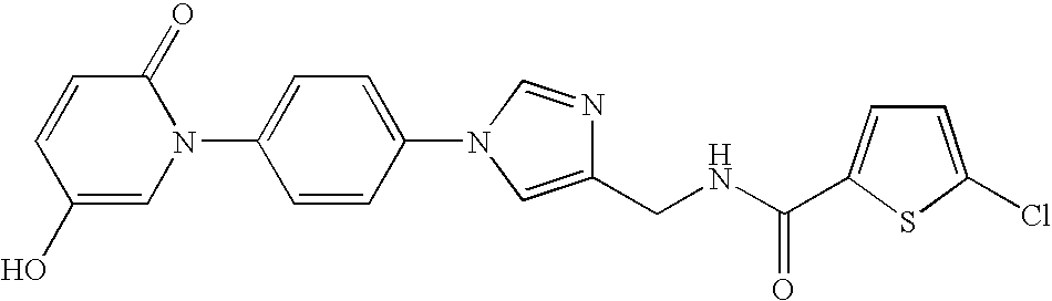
C1=CC(O)=CN(C2=CC=C(N3C=NC(CNC(=O)C4=CC=C(Cl)S4)=C3)C=C2)C1=O
